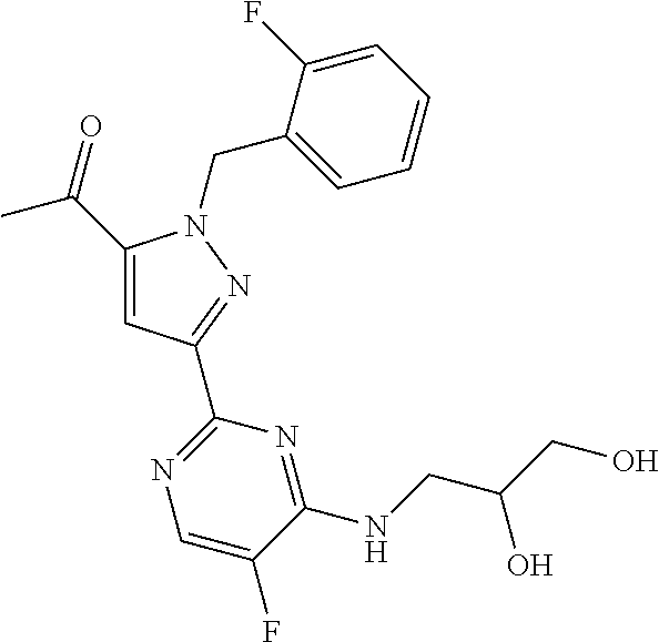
CC(=O)C1=CC(C2=NC=C(F)C(NCC(O)CO)=N2)=NN1CC1=CC=CC=C1F
